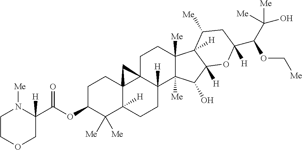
O(C1C([Me])([Me])C2([H])C3(CC1)C1(C([H])(CC2)C2([Me])C([Me])(CC1)C1([H])C([H])(C2O)OC(C(C([Me])(O)[Me])OC[Me])([H])CC1[Me])C3)C(C1([H])N([Me])CCOC1)=O
